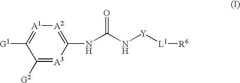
C1([G2])=[A3]C(NC(N[Y][L1][R6])=O)=[A2][A1]=C1[G1]
